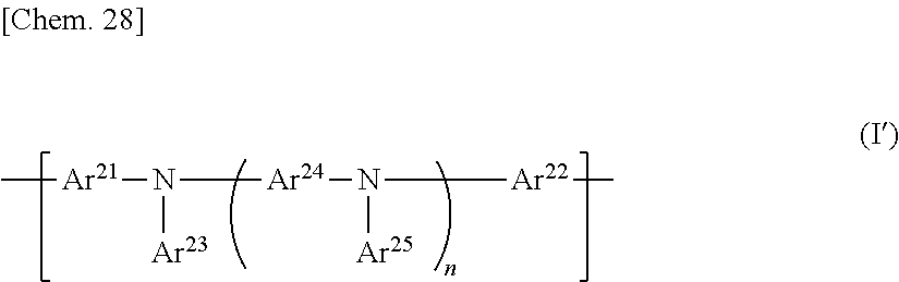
C[Ar21]N([Ar24]N([Ar25])[Ar22]C)[Ar23]
